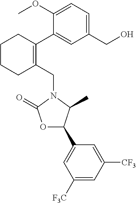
C1(CN2C(=O)OC(C3=CC([F3C])=CC([CF3])=C3)C2C)=C(C2=CC(CO)=CC=C2OC)CCCC1
